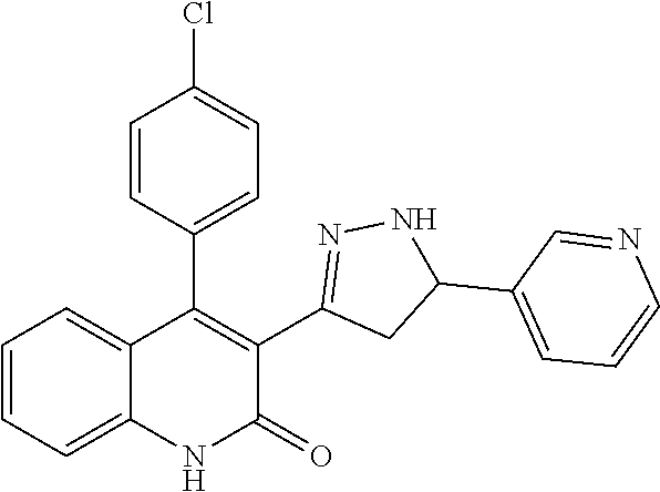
C1=CC=C2C(=C1)C(C1=CC=C(Cl)C=C1)=C(C1=NNC(C3=CC=CN=C3)C1)C(=O)N2
